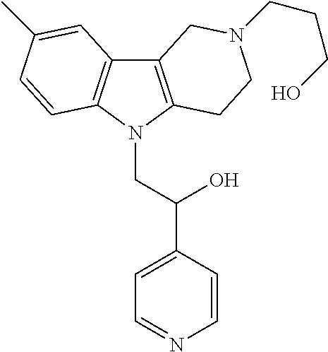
C12=C(N(CC(C3=CC=NC=C3)O)C3=C1C=C(C)C=C3)CCN(CCCO)C2
